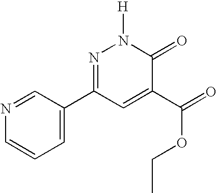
C1=C(C2=NN([H])C(=O)C(C(OCC)=O)=C2)C=NC=C1
